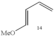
C(=CC=C)[MeO]
